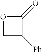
[Ph]C1COC1=O
